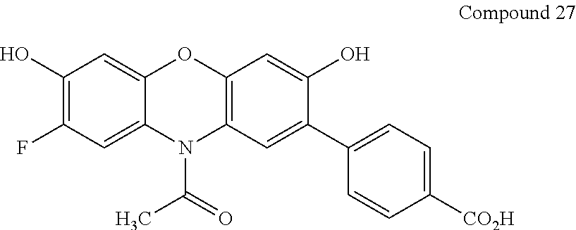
C1=C2C(=CC(F)=C1O)N(C(=O)C)C1=C(O2)C=C(O)C(C2=CC=C([CO2H])C=C2)=C1
